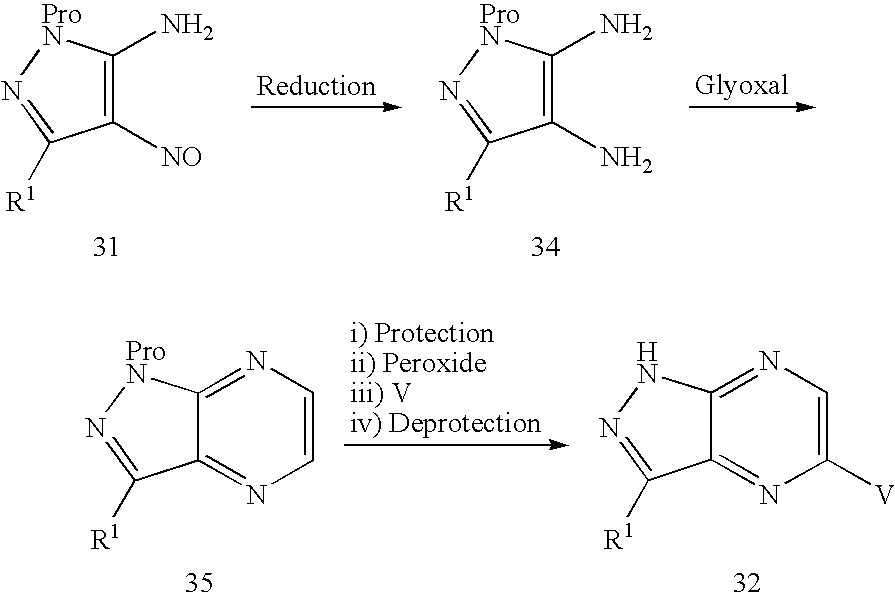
C1(N)=C(N)[ProN]N=C1[R1].C1([NO])=C(N)[ProN]N=C1[R1].C12=NC=CN=C1[ProN]N=C2[R1].C12=NC([V])=CN=C1NN=C2[R1]
